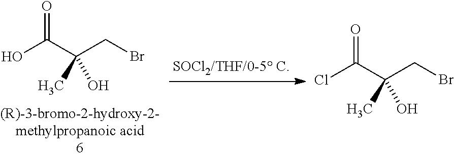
OC(C(CBr)(O)C)=O.ClC(C(CBr)(O)C)=O
